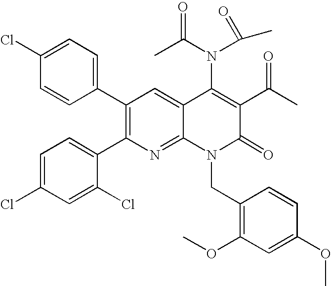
C1(Cl)=CC=C(C2=C(C3=CC=C(Cl)C=C3Cl)N=C3C(=C2)C(N(C(=O)C)C(C)=O)=C(C(C)=O)C(=O)N3CC2=C(OC)C=C(OC)C=C2)C=C1
